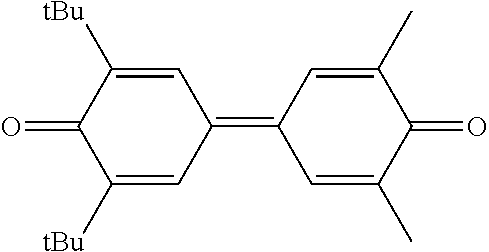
C1([tBu])=CC(=C2C=C(C)C(=O)C(C)=C2)C=C([tBu])C1=O
